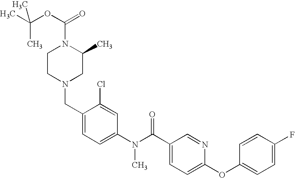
CC(OC(=O)N1CCN(CC2=CC=C(N(C(C3=CC=C(OC4=CC=C(F)C=C4)N=C3)=O)C)C=C2Cl)CC1C)(C)C
